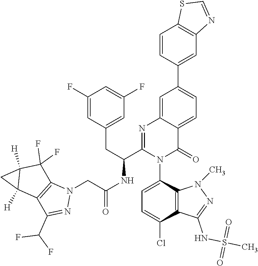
C1=C(N2C(=O)C3=CC=C(C4=CC5=C(C=C4)SC=N5)C=C3N=C2C(NC(CN2C3=C(C(C(F)F)=N2)C2([H])C([H])(C3(F)F)C2)=O)CC2=CC(F)=CC(F)=C2)C2=C(C(Cl)=C1)C(NS(C)(=O)=O)=NN2C
